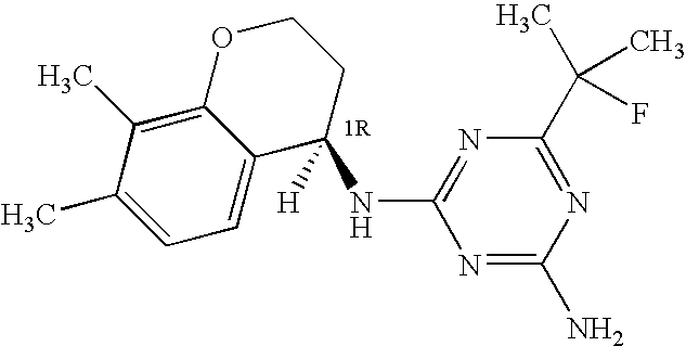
[H]C1(NC2=NC(C(C)(C)F)=NC(N)=N2)C2=CC=C(C)C(C)=C2OCC1
